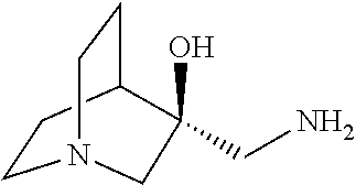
C1CC2CCN1CC2(O)CN
